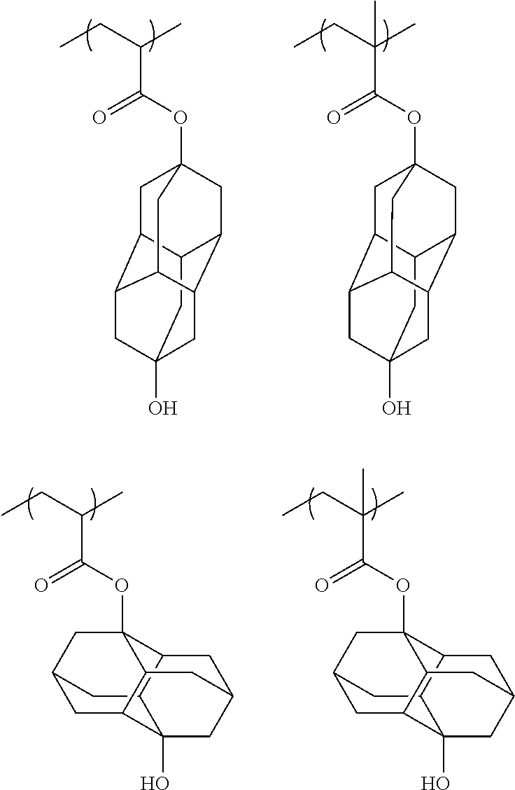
C12CC3(O)CC4C1CC1(OC(C(CC)C)=O)CC2C(C4C1)C3.C12CC3(O)CC4C1CC1(OC(C(CC)(C)C)=O)CC2C(C4C1)C3.C(C(OC12CC3CC4C5(O)C(C1CC(C5)CC24)C3)=O)(CC)C.C(C(OC12CC3CC4C5(O)C(C1CC(C5)CC24)C3)=O)(CC)(C)C
